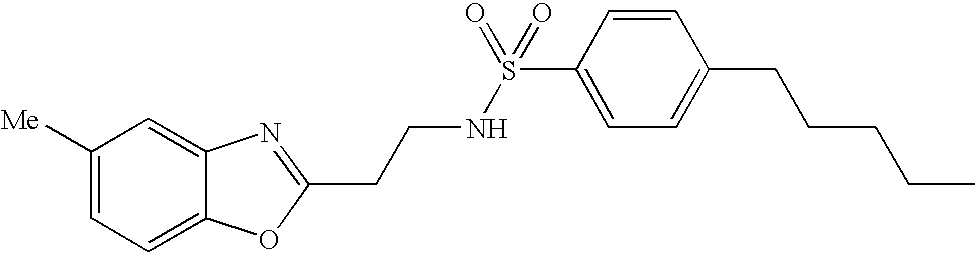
C1([Me])=CC=C2C(=C1)N=C(CCNS(C1=CC=C(CCCCC)C=C1)(=O)=O)O2
